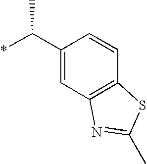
C1(C(*)C)=CC2=C(C=C1)SC(C)=N2
